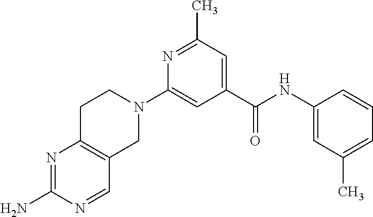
N1=C(C)C=C(C(NC2=CC(C)=CC=C2)=O)C=C1N1CCC2=C(C1)C=NC(N)=N2
